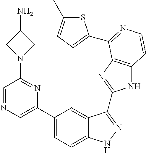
C1(C2=CN=CC(N3CC(N)C3)=N2)=CC=C2C(=C1)C(C1=NC3=C(N1)C=CN=C3C1=CC=C(C)S1)=NN2
